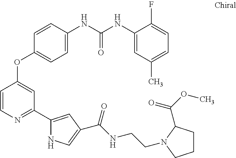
C1=C(NC(NC2=CC(C)=CC=C2F)=O)C=CC(OC2=CC(C3=CC(C(NCCN4C(C(OC)=O)CCC4)=O)=CN3)=NC=C2)=C1
